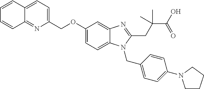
C1(COC2=CC=C3C(=C2)N=C(CC(C(O)=O)(C)C)N3CC2=CC=C(N3CCCC3)C=C2)=CC=C2C(=N1)C=CC=C2
